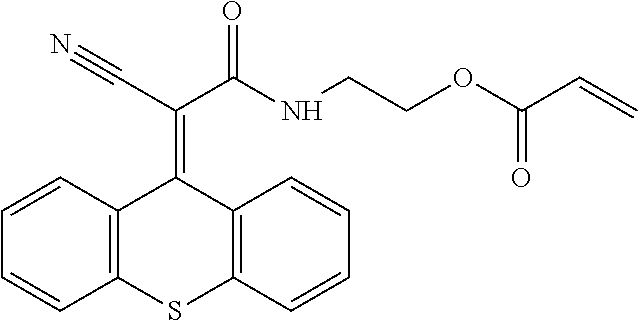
C1=CC2=C(C=C1)SC1=C(C2=C(C(NCCOC(C=C)=O)=O)C#N)C=CC=C1
